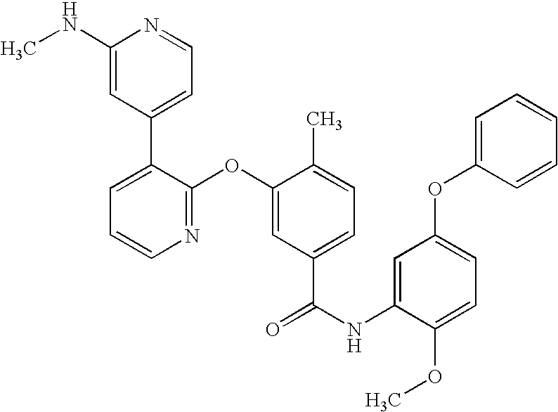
N1=C(OC2=CC(C(NC3=CC(OC4=CC=CC=C4)=CC=C3OC)=O)=CC=C2C)C(C2=CC=NC(NC)=C2)=CC=C1
